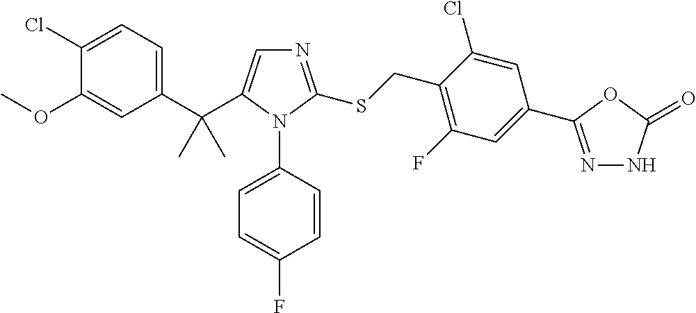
C1(C(C)(C)C2=CN=C(SCC3=C(F)C=C(C4=NNC(=O)O4)C=C3Cl)N2C2=CC=C(F)C=C2)=CC=C(Cl)C(OC)=C1
